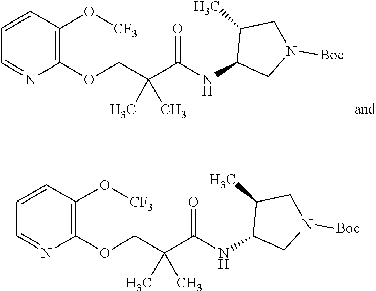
C1=NC(OCC(C)(C)C(=O)NC2CN([Boc])CC2C)=C(O[CF3])C=C1.C1=NC(OCC(C)(C)C(=O)NC2CN([Boc])CC2C)=C(O[CF3])C=C1
